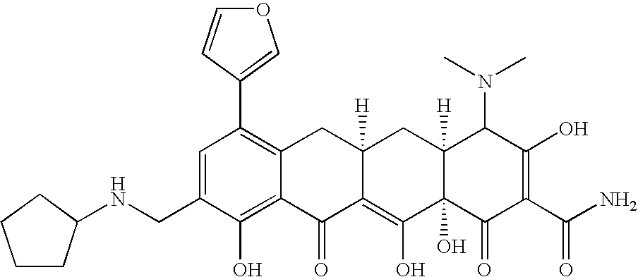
C1(CNC2CCCC2)=CC(C2=COC=C2)=C2C(=C1O)C(=O)C1=C(O)C3(O)C([H])(CC1([H])C2)C(N(C)C)C(O)=C(C(N)=O)C3=O
